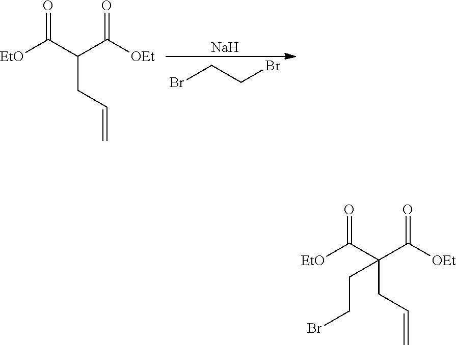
O=C(C(C([OEt])=O)CC=C)[EtO].BrCCBr.[Na].O=C(C(C([OEt])=O)(CC=C)CCBr)[EtO]
